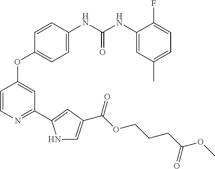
C1=C(NC(NC2=CC(C)=CC=C2F)=O)C=CC(OC2=CC(C3=CC(C(OCCCC(OC)=O)=O)=CN3)=NC=C2)=C1
